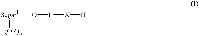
[Sugar1][(OR)n].O[L][X][H]
